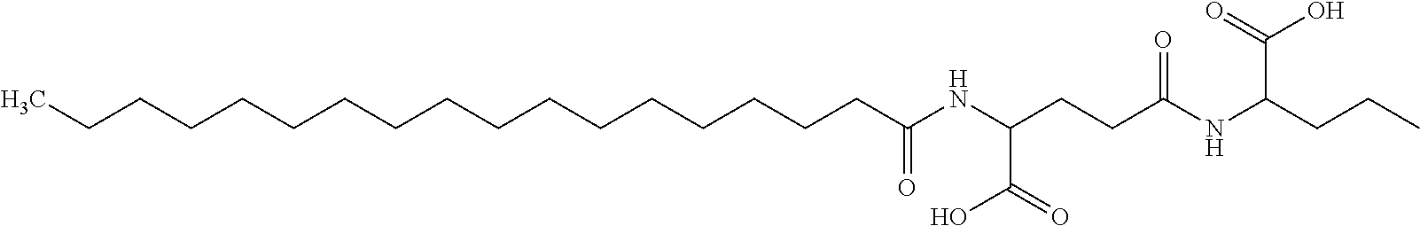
C(CCCCCCCCCCCCCCC(NC(CCC(NC(CCC)C(O)=O)=O)C(O)=O)=O)CC
